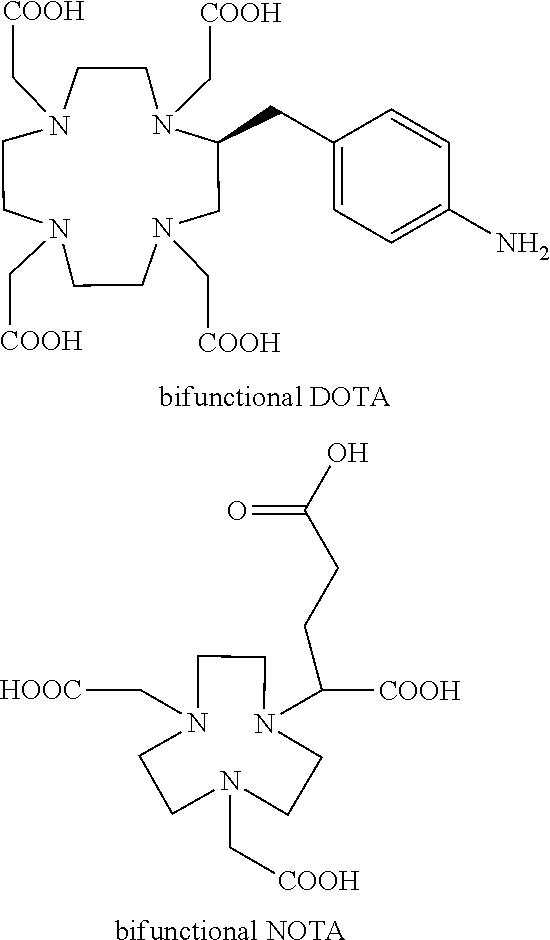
N1(C[COOH])CCN(C[COOH])CCN(C[COOH])C(CC2=CC=C(N)C=C2)CN(C[COOH])CC1.[bifunctional DOTA].N1(C[HOOC])CCN(C([COOH])CCC(=O)O)CCN(C[COOH])CC1.[bifunctional NOTA]
